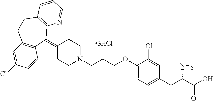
C1(=C2C3=C(CCC4=C2C=CC(Cl)=C4)C=CC=N3)CCN(CCCOC2=CC=C(CC(C(O)=O)N)C=C2Cl)CC1
